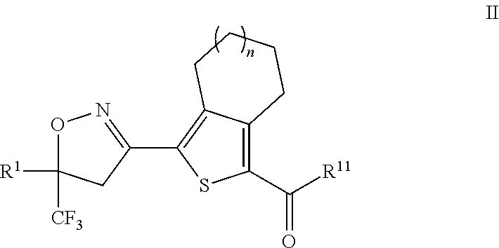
O1C([CF3])([R1])CC(C2=C3C(=C(C([R11])=O)S2)CCCC3)=N1
